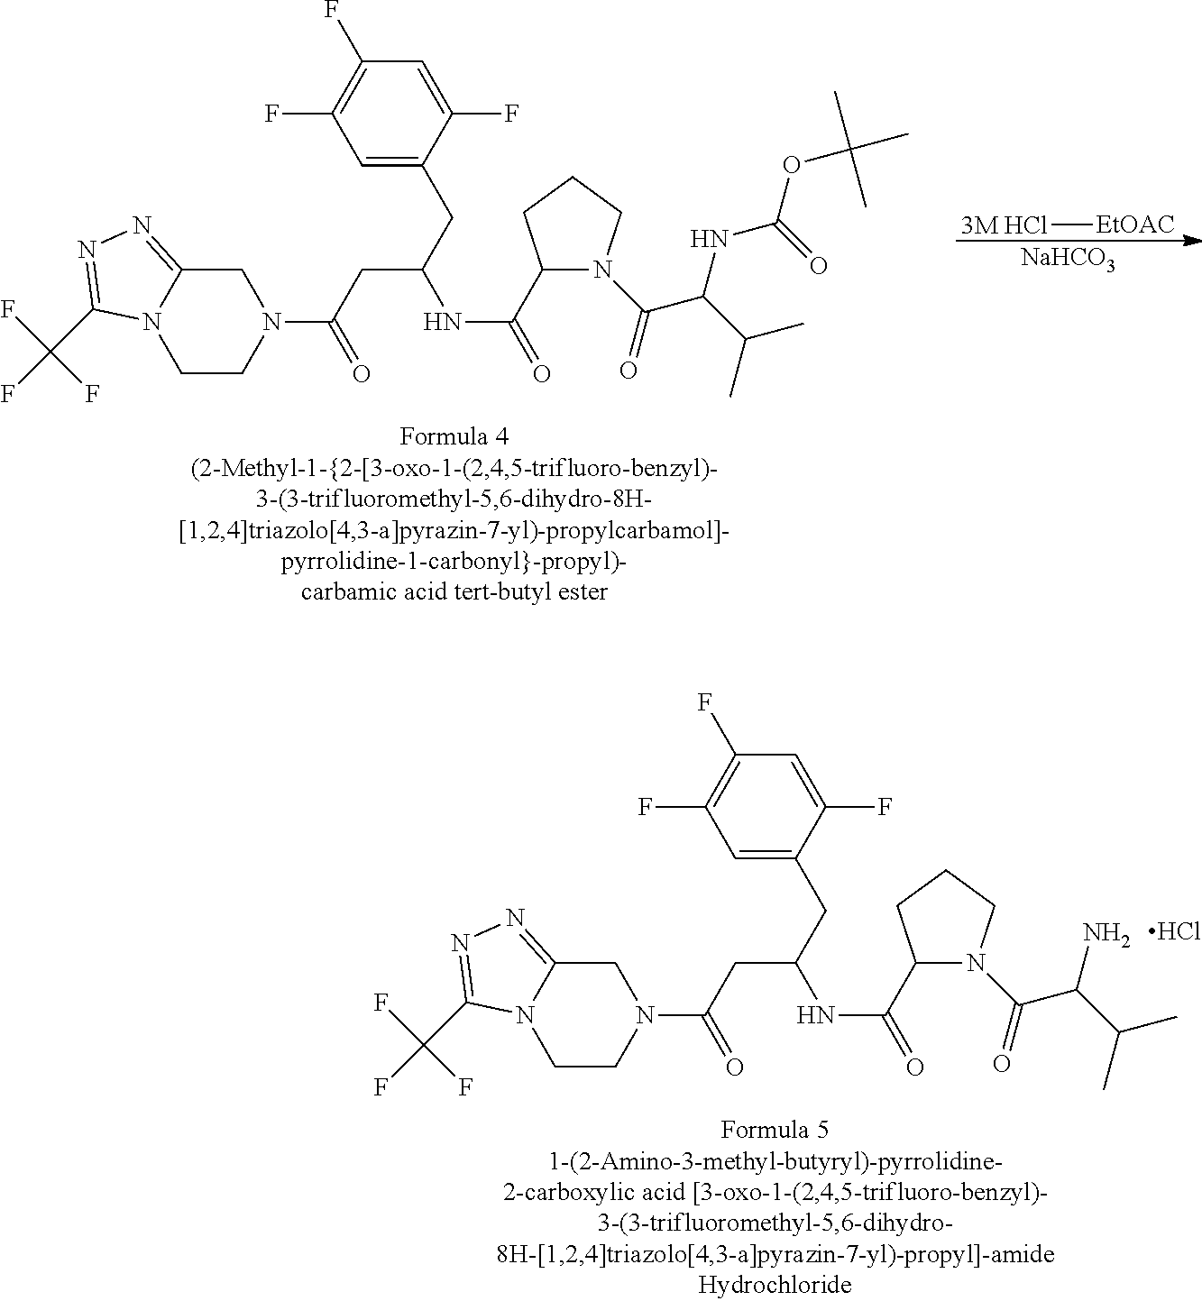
[3M HCl][EtOAC].[NaHCO3].C1CN(C(CC(CC2=CC(F)=C(F)C=C2F)NC(=O)C2N(C(C(NC(OC(C)(C)C)=O)C(C)C)=O)CCC2)=O)CC2=NN=C(C(F)(F)F)N12.C1CN(C(CC(CC2=CC(F)=C(F)C=C2F)NC(=O)C2N(C(C(N)C(C)C)=O)CCC2)=O)CC2=NN=C(C(F)(F)F)N12.Cl
